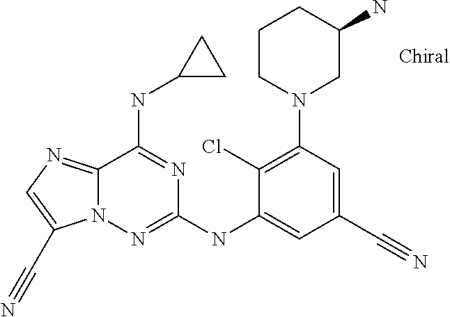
C1(Cl)=C(N2CC(N)CCC2)C=C(C#N)C=C1NC1=NN2C(=NC=C2C#N)C(NC2CC2)=N1
